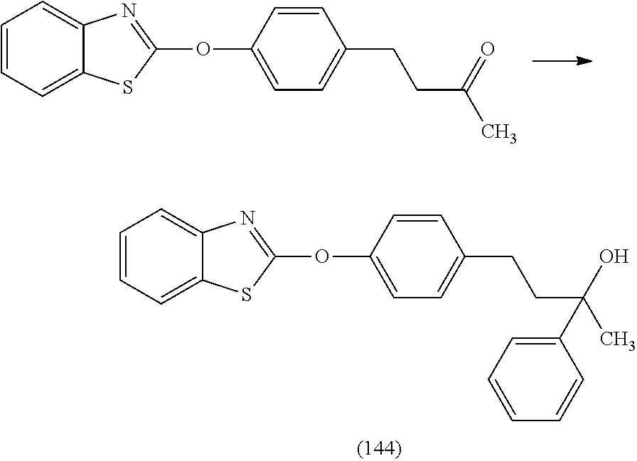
C1=CC=C2C(=C1)N=C(OC1=CC=C(CCC(C)=O)C=C1)S2.C1=CC=C2C(=C1)N=C(OC1=CC=C(CCC(C)(O)C3=CC=CC=C3)C=C1)S2
